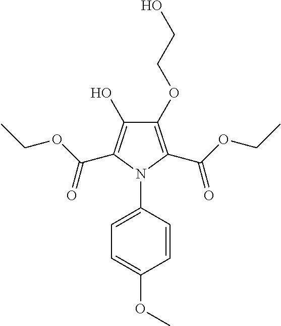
C1(OCCO)=C(C(OCC)=O)N(C2=CC=C(OC)C=C2)C(C(OCC)=O)=C1O
